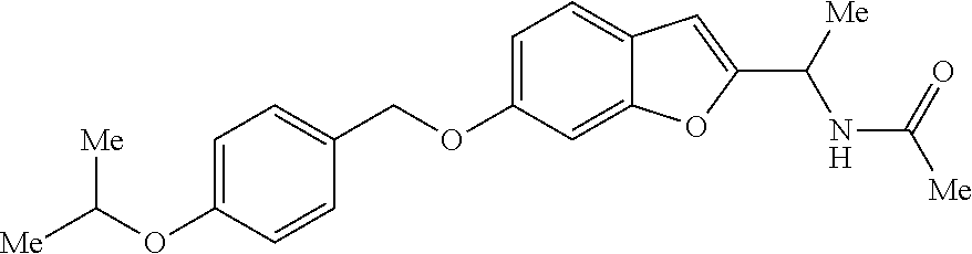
C1=C(OCC2=CC=C(OC([Me])[Me])C=C2)C=C2C(=C1)C=C(C([Me])NC([Me])=O)O2
